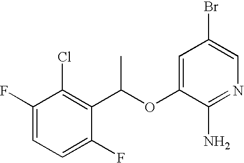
C1(F)=CC=C(F)C(C(OC2=CC(Br)=CN=C2N)C)=C1Cl
